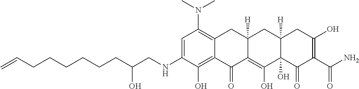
C1=C(NCC(CCCCCCC=C)O)C(O)=C2C(=C1N(C)C)CC1([H])C(=C(O)C3(O)C([H])(C1)CC(O)=C(C(N)=O)C3=O)C2=O
